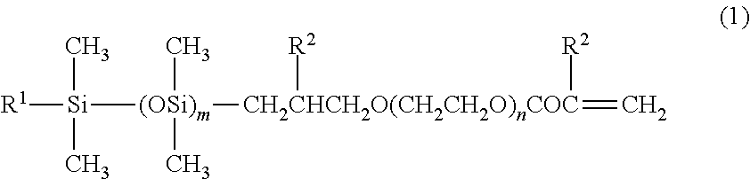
[R1][Si](C)(C)[(OSi)m](C)(C)[CH2CHCH2O(CH2CH2O)nCOC]([R2])([R2])=C
